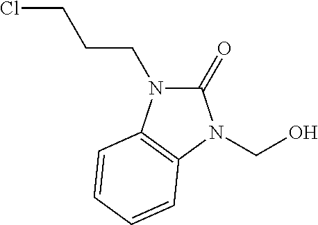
C1(=O)N(CCCCl)C2=C(N1CO)C=CC=C2
